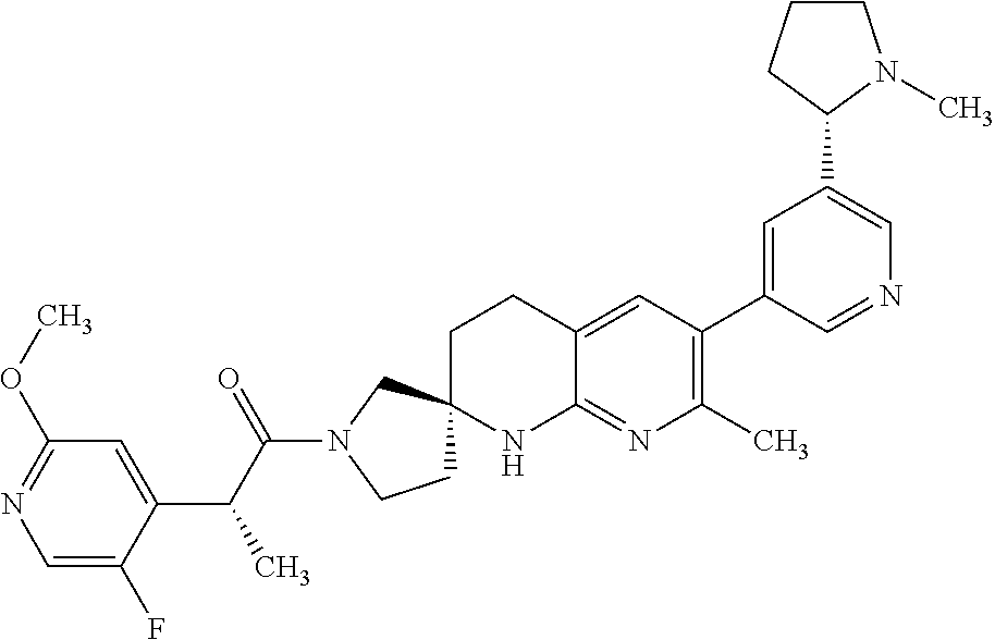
C1=C(F)C(C(C(N2CCC3(C2)CCC2=CC(C4=CC(C5N(C)CCC5)=CN=C4)=C(C)N=C2N3)=O)C)=CC(OC)=N1
